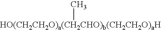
[HO(CH2CH2O)a(CH2CHO)b(CH2CH2O)aH]C
